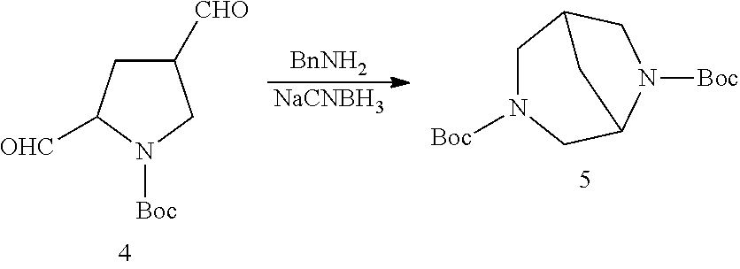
C1([CHO])CC([OHC])N([Boc])C1.[BnNH2].[NaCNBH3].C1N([Boc])CC2N([Boc])CC1C2
